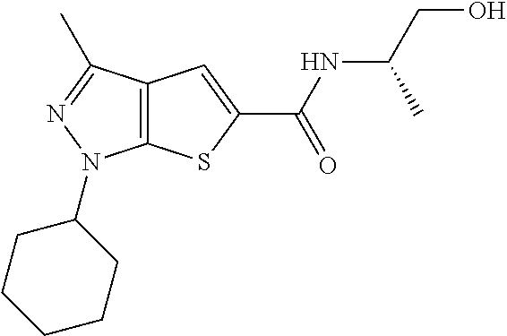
C(NC(=O)C1=CC2=C(S1)N(C1CCCCC1)N=C2C)(CO)C
